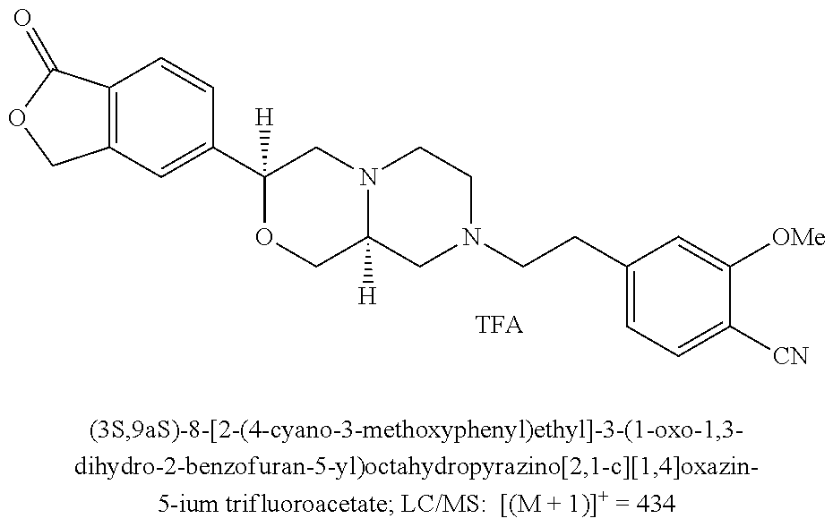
C12=C(C(=O)OC1)C=CC(C1([H])OCC3([H])N(C1)CCN(CCC1=CC=C([CN])C([OMe])=C1)C3)=C2
